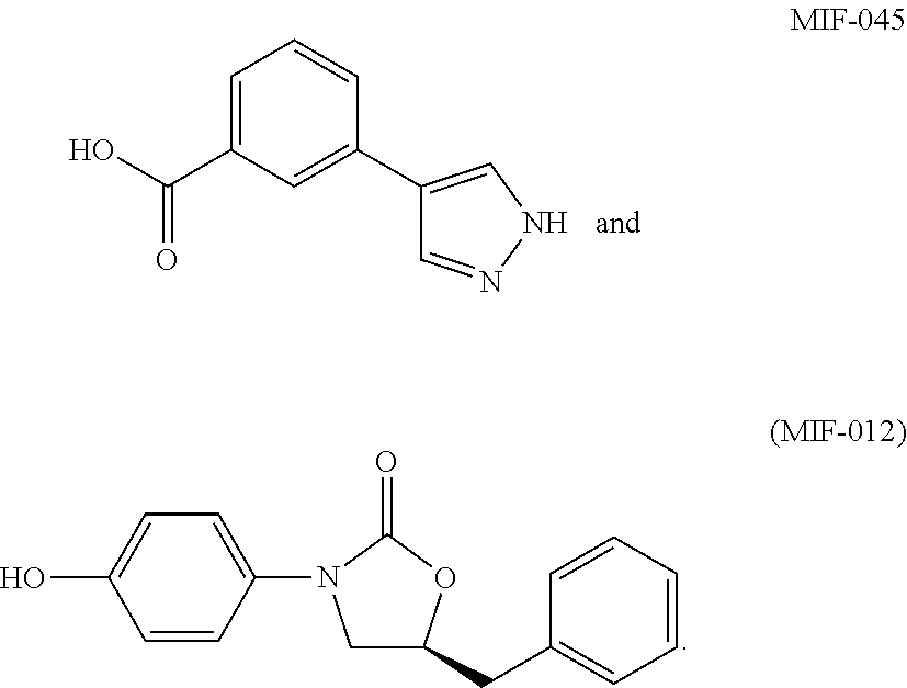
C1=C(C(O)=O)C=C(C2=CNN=C2)C=C1.C1=CC(N2CC(CC3=CC=CC=C3)OC2=O)=CC=C1O
